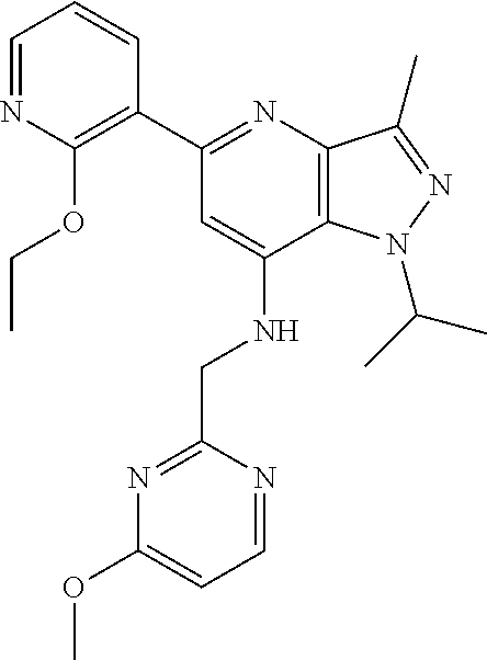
C12=C(C(C)=NN1C(C)C)N=C(C1=C(OCC)N=CC=C1)C=C2NCC1=NC(OC)=CC=N1
